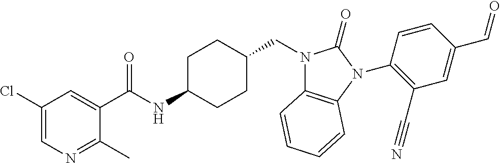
C1(Cl)=CN=C(C)C(C(NC2CCC(CN3C4=C(N(C5=C(C#N)C=C(C=O)C=C5)C3=O)C=CC=C4)CC2)=O)=C1
